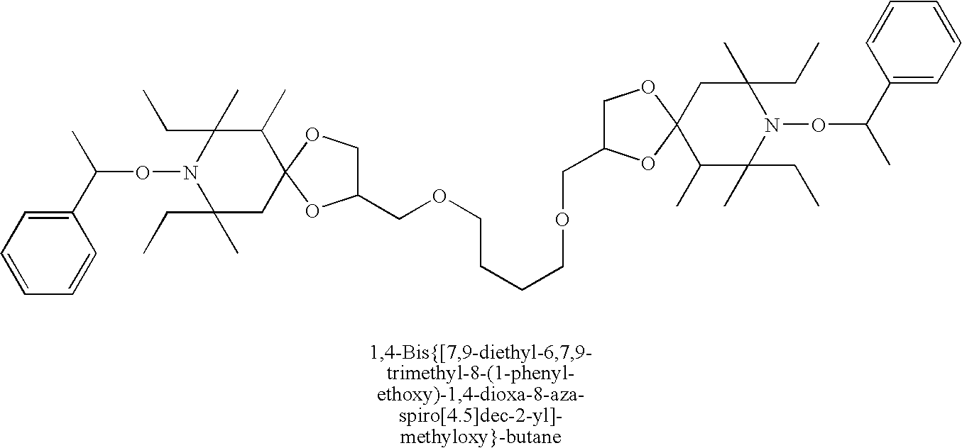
C1(C(C)ON2C(CC)(C)CC3(C(C)C2(CC)C)OC(COCCCCOCC2COC4(O2)C(C)C(C)(CC)N(OC(C)C2=CC=CC=C2)C(CC)(C)C4)CO3)=CC=CC=C1
